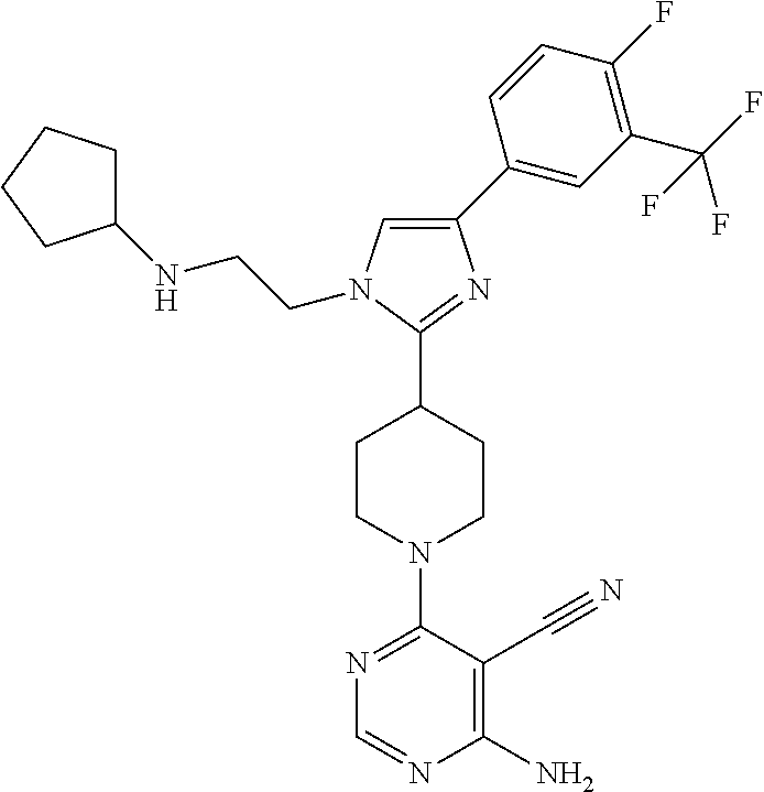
N1=C(N2CCC(C3=NC(C4=CC(C(F)(F)F)=C(F)C=C4)=CN3CCNC3CCCC3)CC2)C(C#N)=C(N)N=C1
